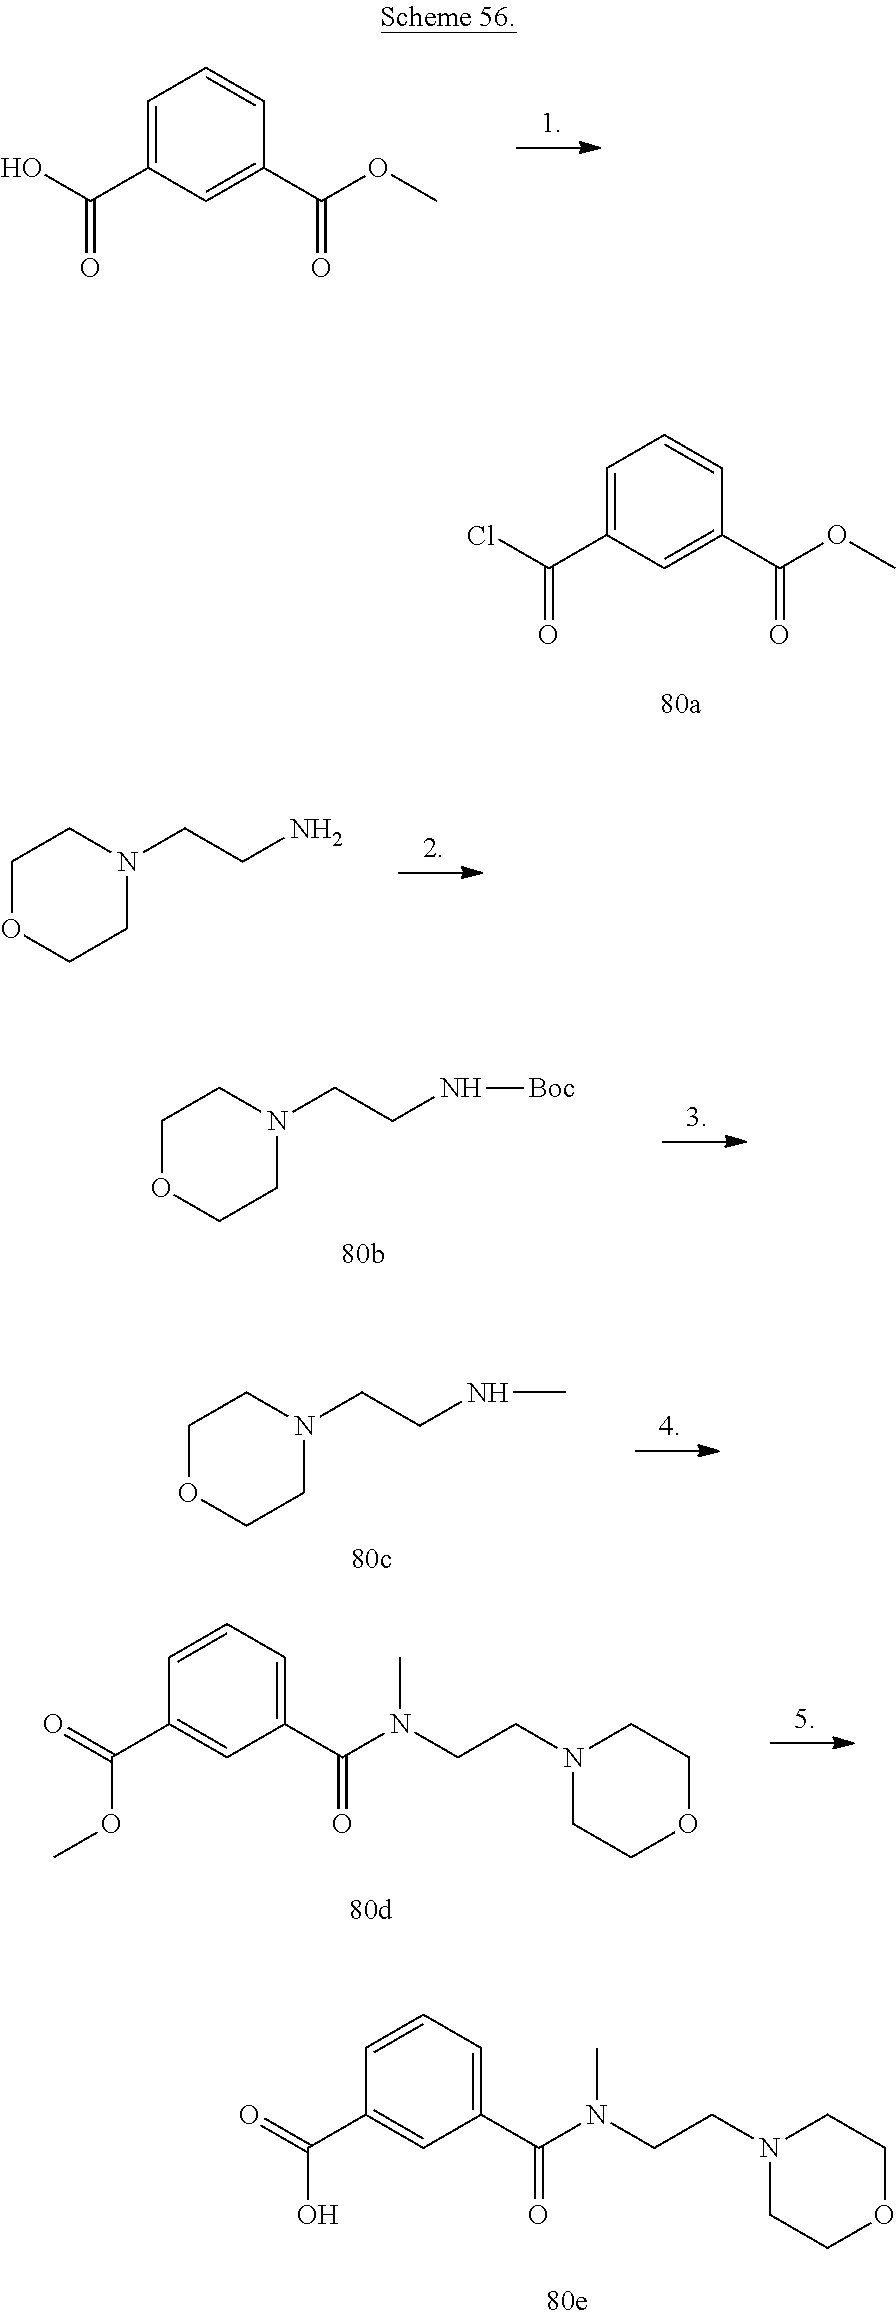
C1=C(C(Cl)=O)C=C(C(OC)=O)C=C1.C1=C(C(O)=O)C=C(C(OC)=O)C=C1.N1(CCN(C(C2=CC=CC(C(=O)O)=C2)=O)C)CCOCC1.C1OCCN(CCN)C1.C1OCCN(CCN[Boc])C1.C1OCCN(CCNC)C1.N1(CCN(C(C2=CC=CC(C(=O)OC)=C2)=O)C)CCOCC1
